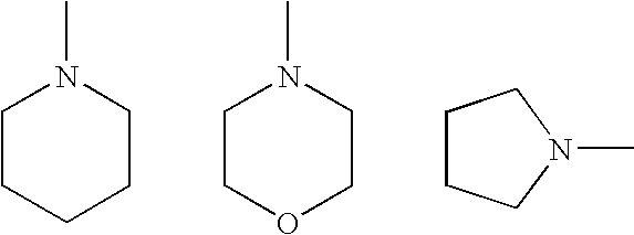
C1CCCCN1C.C1COCCN1C.C1CCN(C)C1
